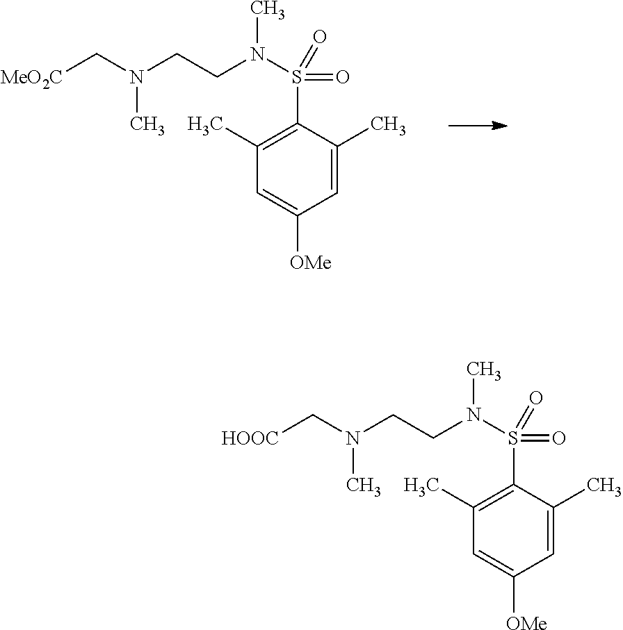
C1(C)=C(S(N(CCN(C[HOOC])C)C)(=O)=O)C(C)=CC([OMe])=C1.C1(C)=C(S(N(CCN(C[MeO2C])C)C)(=O)=O)C(C)=CC([OMe])=C1
